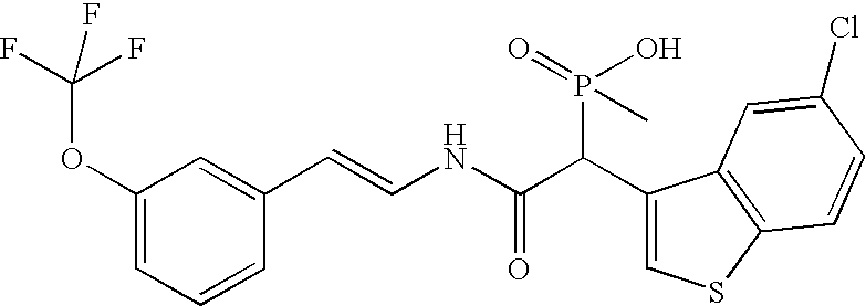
C1(OC(F)(F)F)=CC=CC(C=CNC(C(C2=CSC3=C2C=C(Cl)C=C3)P(O)(C)=O)=O)=C1
